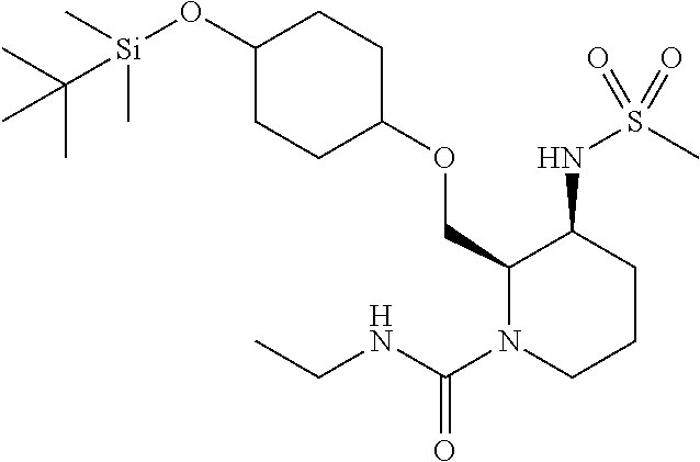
C1(COC2CCC(O[Si](C)(C)C(C)(C)C)CC2)N(C(NCC)=O)CCCC1NS(C)(=O)=O
